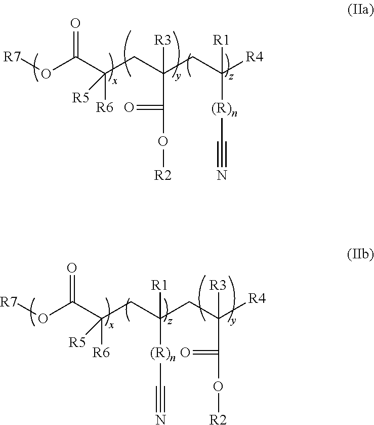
[R7]OC(C([R6])(CC(C(=O)O[R2])(CC([(R)n]C#N)([R4])[R1])[R3])[R5])=O.[R7]OC(C([R6])(CC(CC([R4])([R3])C(=O)O[R2])([R1])[(R)n]C#N)[R5])=O
